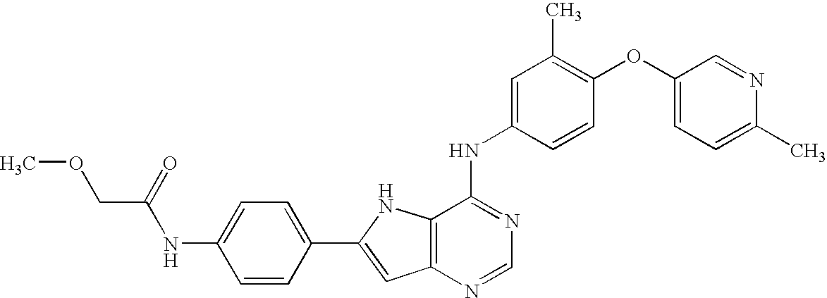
C12=C(NC(C3=CC=C(NC(COC)=O)C=C3)=C1)C(NC1=CC(C)=C(OC3=CC=C(C)N=C3)C=C1)=NC=N2
